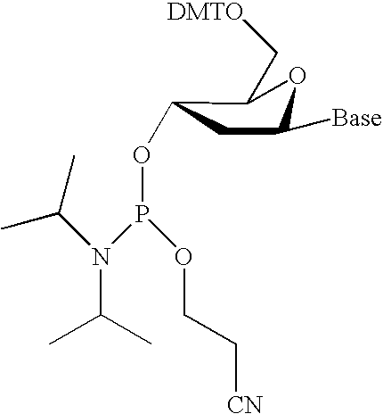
CC(C)N(P(OCC[CN])OC1CC([Base])OC1C[DMTO])C(C)C
